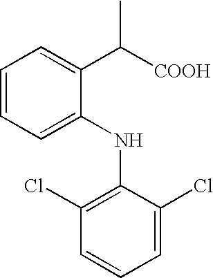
C1=CC=C(NC2=C(Cl)C=CC=C2Cl)C(C([COOH])C)=C1
